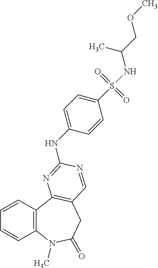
C1=CC2=C(C=C1)C1=C(CC(=O)N2C)C=NC(NC2=CC=C(S(=O)(=O)NC(COC)C)C=C2)=N1
